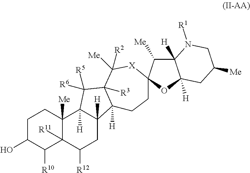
C1C(O)C([R10])C2([R11])C([Me])(C1)C1([H])C([H])(CC2[R12])C2([H])C([R3])(C1([R6])[R5])C([Me])([R2])[X]C1(C([Me])C3([H])C([H])(O1)CC([Me])CN3[R1])CC2
